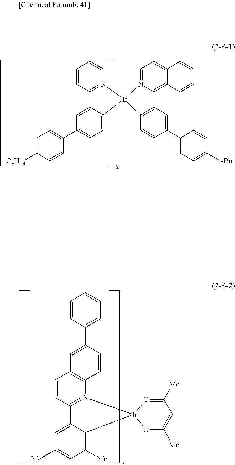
N12=CC=C3C(=C1C1=C(C=CC(C4=CC=C([t-Bu])C=C4)=C1)[Ir]21N2=C(C=CC=C2)C2=CC(C4=CC=C([C6H13])C=C4)=CC=C21)C=CC=C3.C1=CC2=N(C3=C1C=C(C1=CC=CC=C1)C=C3)[Ir]1(C3=C([Me])C=C([Me])C=C32)OC([Me])=CC([Me])=O1
